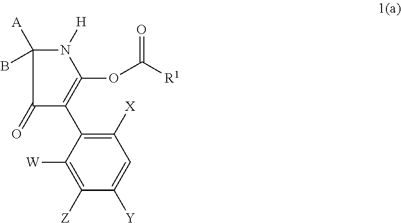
C1(=O)C(C2=C([X])C=C([Y])C([Z])=C2[W])=C(OC([R1])=O)N([H])C1([A])B
